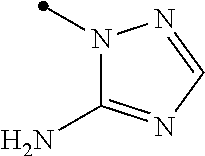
N1(C)C(N)=NC=N1
